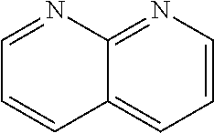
C12=CC=CN=C1N=CC=C2
